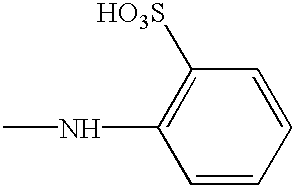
CNC1=C([HO3S])C=CC=C1
